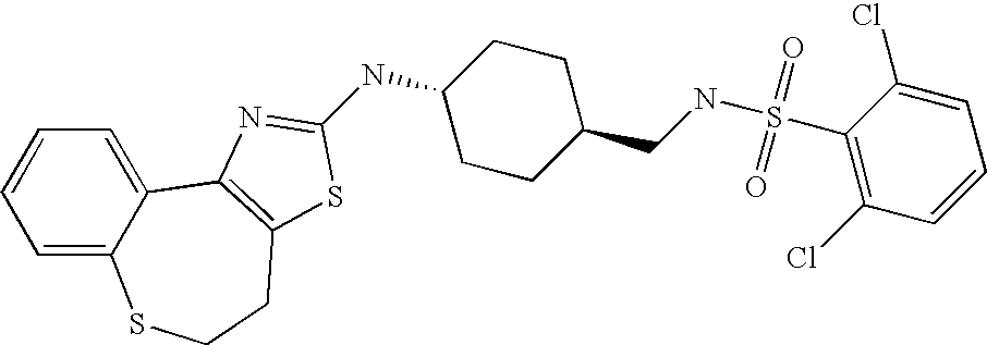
C1=C2C(=CC=C1)C1=C(CCS2)SC(NC2CCC(CNS(C3=C(Cl)C=CC=C3Cl)(=O)=O)CC2)=N1
